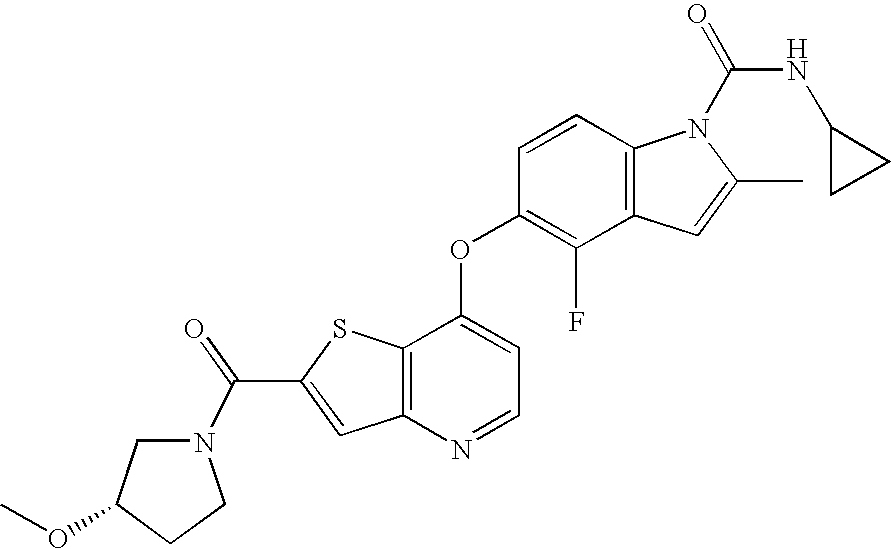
C12=C(C(OC3=C(F)C4=C(C=C3)N(C(=O)NC3CC3)C(C)=C4)=CC=N1)SC(C(=O)N1CC(OC)CC1)=C2
